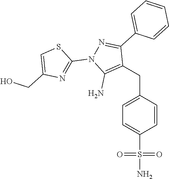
C(C1=CC=C(S(N)(=O)=O)C=C1)C1=C(N)N(C2=NC(CO)=CS2)N=C1C1=CC=CC=C1
